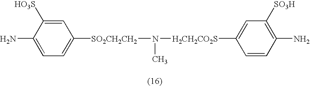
N(C)([H2CH2CO2S]C1=CC([SO3H])=C(N)C=C1)[SO2CH2CH2]C1=CC=C(N)C([HO3S])=C1
